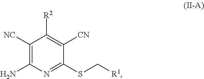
NC1=C([NC])C([R2])=C([CN])C(SC[R1])=N1
